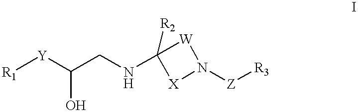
[R1][Y]C(O)CNC1([R2])[X]N([Z][R3])[W]1
